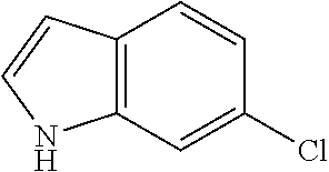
C12=C(C=C(Cl)C=C1)NC=C2
